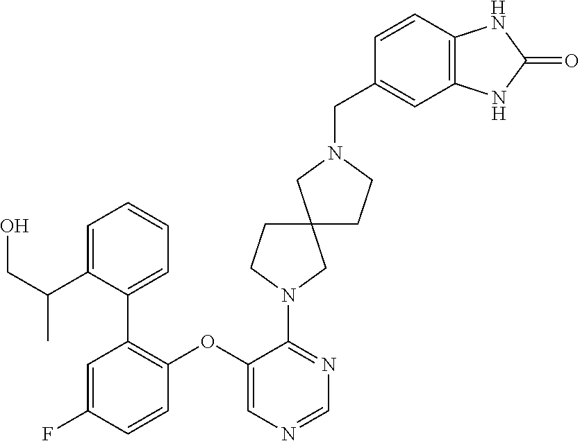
C1=NC=C(OC2=C(C3=CC=CC=C3C(CO)C)C=C(F)C=C2)C(N2CC3(CC2)CN(CC2=CC4=C(C=C2)NC(=O)N4)CC3)=N1
